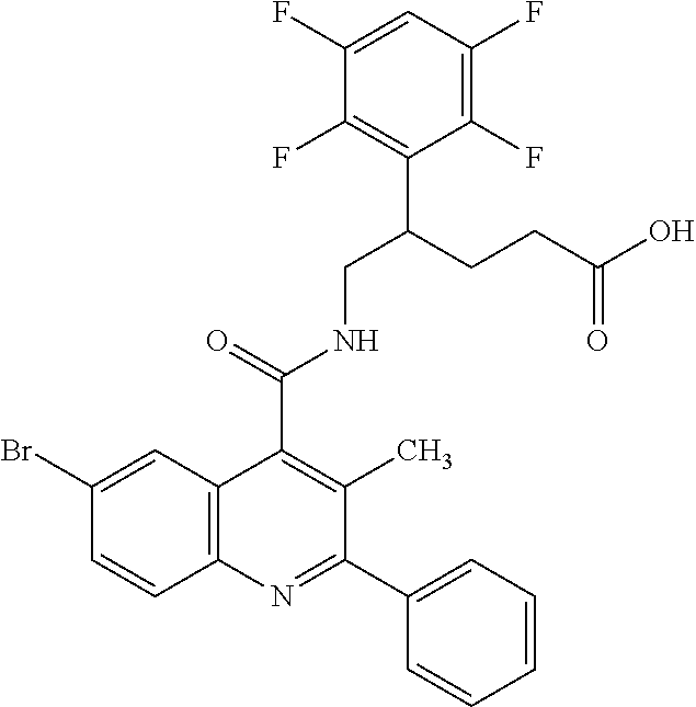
C12=C(N=C(C3=CC=CC=C3)C(C)=C1C(=O)NCC(CCC(O)=O)C1=C(F)C(F)=CC(F)=C1F)C=CC(Br)=C2
